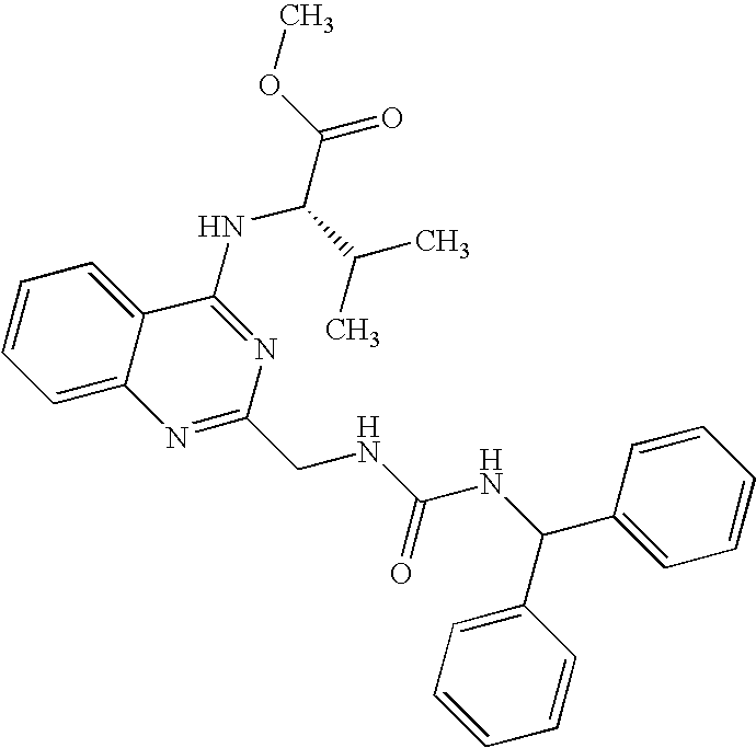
C12=CC=CC=C1C(NC(C(=O)OC)C(C)C)=NC(CNC(NC(C1=CC=CC=C1)C1=CC=CC=C1)=O)=N2
